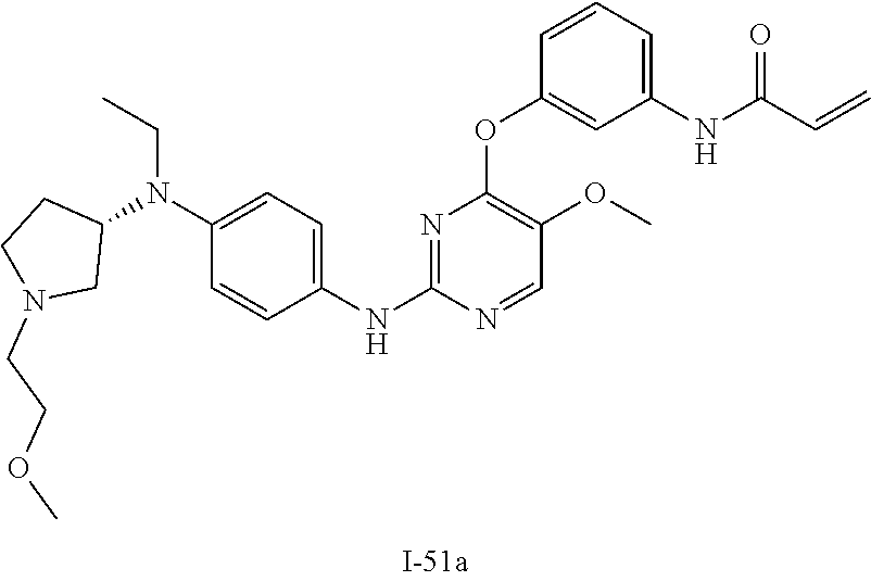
C1=CC=C(NC(C=C)=O)C=C1OC1=C(OC)C=NC(NC2=CC=C(N(C3CCN(CCOC)C3)CC)C=C2)=N1
